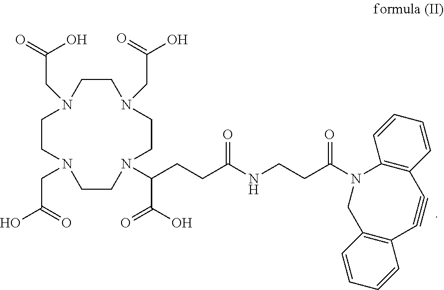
N1(C(CCC(NCCC(=O)N2CC3=C(C#CC4=C2C=CC=C4)C=CC=C3)=O)C(=O)O)CCN(CC(=O)O)CCN(CC(=O)O)CCN(CC(=O)O)CC1
